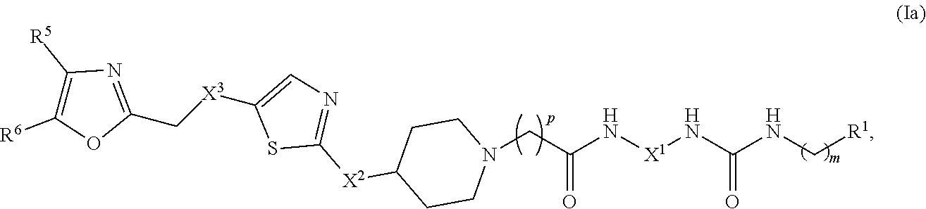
C1(C[X3]C2=CN=C([X2]C3CCN(CC(N[X1]NC(NC[R1])=O)=O)CC3)S2)=NC([R5])=C([R6])O1
